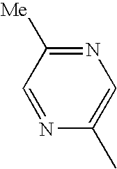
C1=NC(C)=CN=C1[Me]
